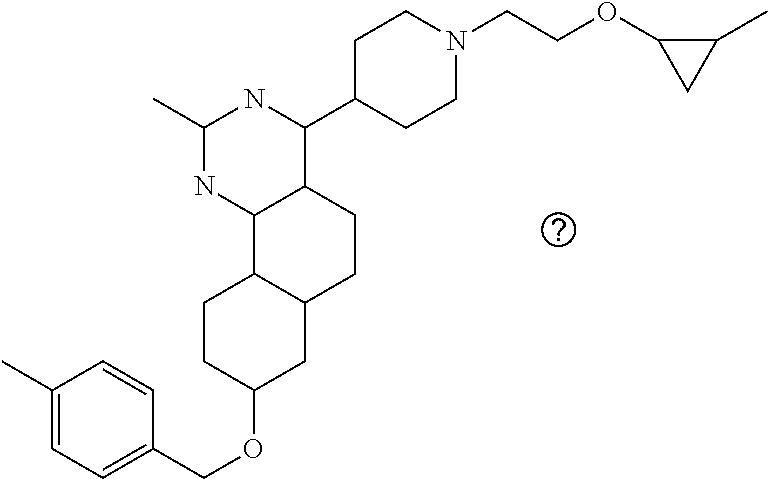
O(C1CC2C(CC1)C1C(CC2)C(C2CCN(CCOC3C(C)C3)CC2)NC(C)N1)CC1=CC=C(C)C=C1
